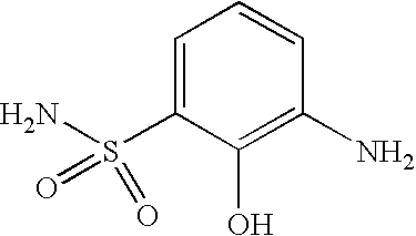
C1=C(S(N)(=O)=O)C(O)=C(N)C=C1
